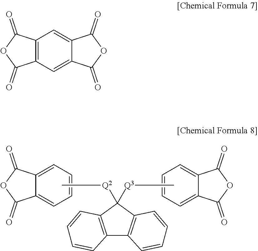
C12=CC3=C(C=C1C(=O)OC2=O)C(=O)OC3=O.C1=CC=C2C(=C1)C(=O)OC2=O.C12=CC=CC=C1C(=O)OC2=O.C1([Q2]C)([Q3]C)C2=C(C3=C1C=CC=C3)C=CC=C2
